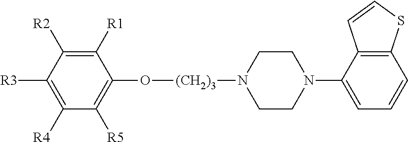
C1(O[(CH2)3]N2CCN(C3=CC=CC4=C3C=CS4)CC2)=C([R5])C([R4])=C([R3])C([R2])=C1[R1]
